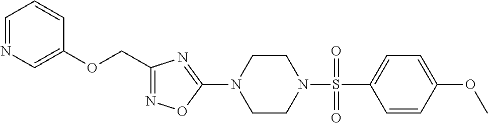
N1=C(COC2=CN=CC=C2)N=C(N2CCN(S(=O)(C3=CC=C(OC)C=C3)=O)CC2)O1
